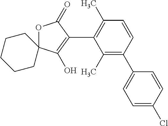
C1=CC(C2=CC=C(Cl)C=C2)=C(C)C(C2=C(O)C3(OC2=O)CCCCC3)=C1C
